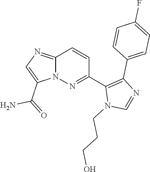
C12=NC=C(C(=O)N)N1N=C(C1=C(C3=CC=C(F)C=C3)N=CN1CCCO)C=C2
